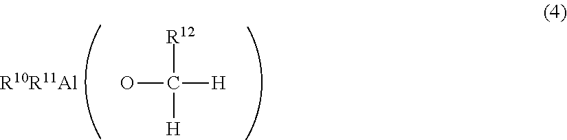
[R12]C([H])(O)[H].[R10R11Al]
